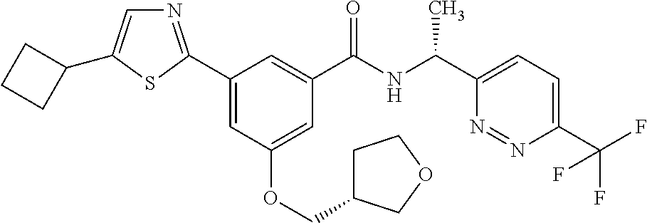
C1(C2=NC=C(C3CCC3)S2)=CC(OCC2CCOC2)=CC(C(NC(C2=CC=C(C(F)(F)F)N=N2)C)=O)=C1
